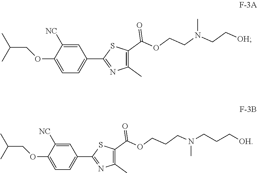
C1=C([NC])C(OCC(C)C)=CC=C1C1=NC(C)=C(C(OCCN(CC[OH])C)=O)S1.C1=C([NC])C(OCC(C)C)=CC=C1C1=NC(C)=C(C(OCCCN(C)CCC[OH])=O)S1
